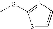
S1C=CN=C1SC
